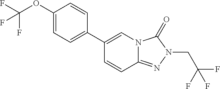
C1=C(OC(F)(F)F)C=CC(C2=CN3C(=NN(CC(F)(F)F)C3=O)C=C2)=C1
